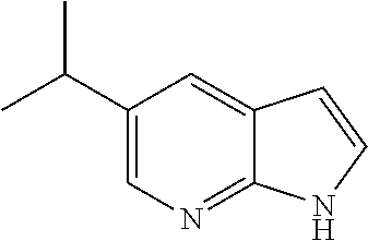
C1(C(C)C)=CN=C2C(=C1)C=CN2
